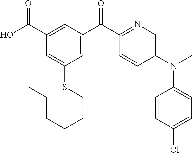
C1(C(O)=O)=CC(C(C2=NC=C(N(C)C3=CC=C(Cl)C=C3)C=C2)=O)=CC(SCCCCCC)=C1
